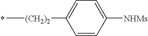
[(CH2)2](C)C1=CC=C([NHMs])C=C1
